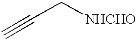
C(C[NHCHO])#C
